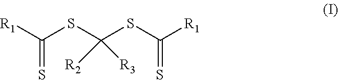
[R1]C(SC(SC([R1])=S)([R3])[R2])=S
